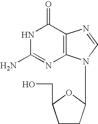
N1C(N)=NC2=C(C1=O)N=CN2C1CCC(CO)O1
